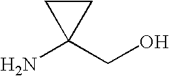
C1(N)(CO)CC1
